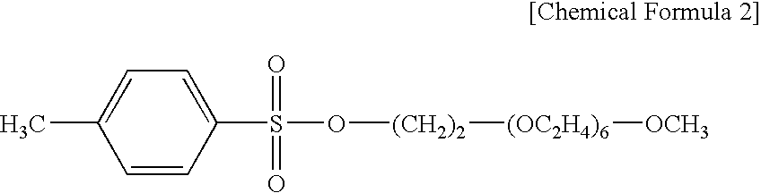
C1=CC(S(=O)(O[(CH2)2][(OC2H4)6][OCH3])=O)=CC=C1C
